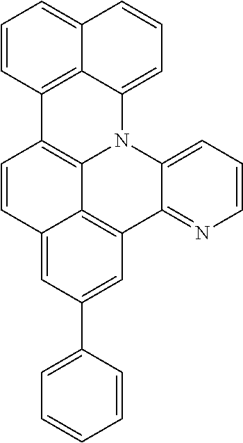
C1=CC2=CC(C3=CC=CC=C3)=CC3=C2C2=C1C1=C4C(=CC=CC4=CC=C1)N2C1=CC=CN=C31
